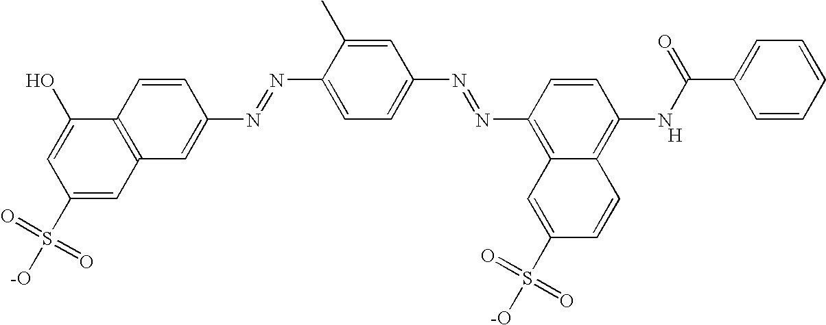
C1(S([-O])(=O)=O)=CC2=C(C(O)=C1)C=CC(N=NC1=CC=C(N=NC3=C4C(=C(NC(C5=CC=CC=C5)=O)C=C3)C=CC(S([-O])(=O)=O)=C4)C=C1C)=C2.[H]
